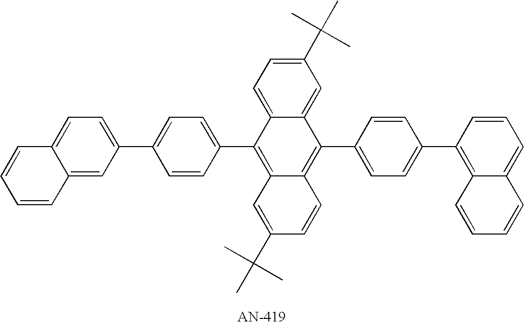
C1(C2=CC=C(C3=CC=C4C(=C3)C=CC=C4)C=C2)=C2C(=C(C3=CC=C(C4=C5C(=CC=C4)C=CC=C5)C=C3)C3=CC(C(C)(C)C)=CC=C13)C=CC(C(C)(C)C)=C2
